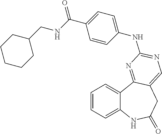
C1=CC=C2C(=C1)C1=NC(NC3=CC=C(C(=O)NCC4CCCCC4)C=C3)=NC=C1CC(=O)N2
